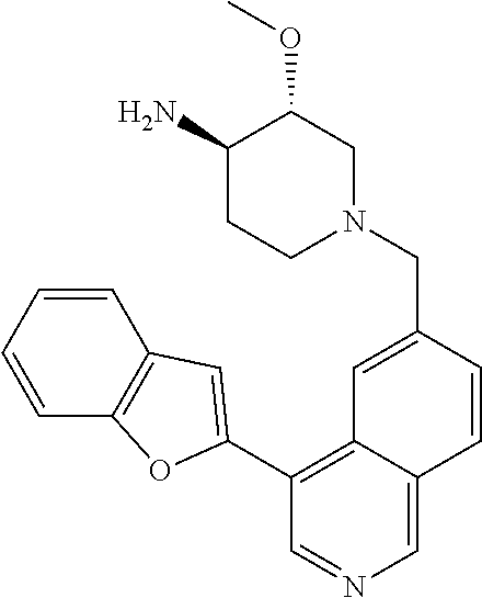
N1(CC2=CC3=C(C4=CC5=C(C=CC=C5)O4)C=NC=C3C=C2)CC(OC)C(N)CC1
